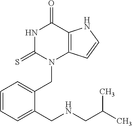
N1C(=S)N(CC2=CC=CC=C2CNCC(C)C)C2=C(C1=O)NC=C2
